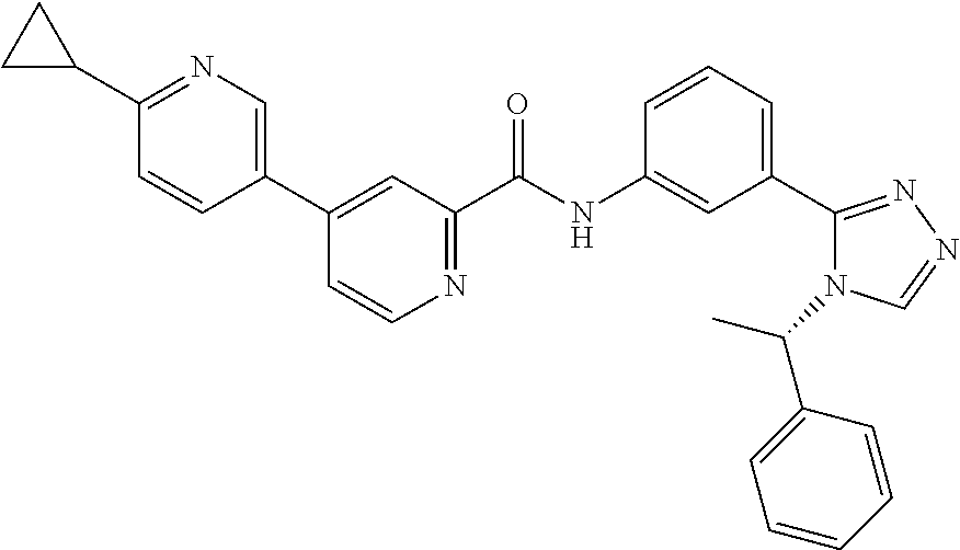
C1(C2=CN=C(C3CC3)C=C2)=CC(C(NC2=CC(C3=NN=CN3C(C3=CC=CC=C3)C)=CC=C2)=O)=NC=C1
